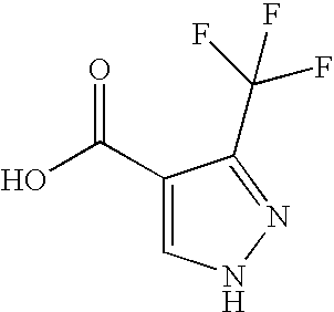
C1(C(O)=O)=CNN=C1C(F)(F)F
